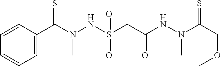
C1=C(C(N(NS(CC(NN(C(COC)=S)C)=O)(=O)=O)C)=S)C=CC=C1
